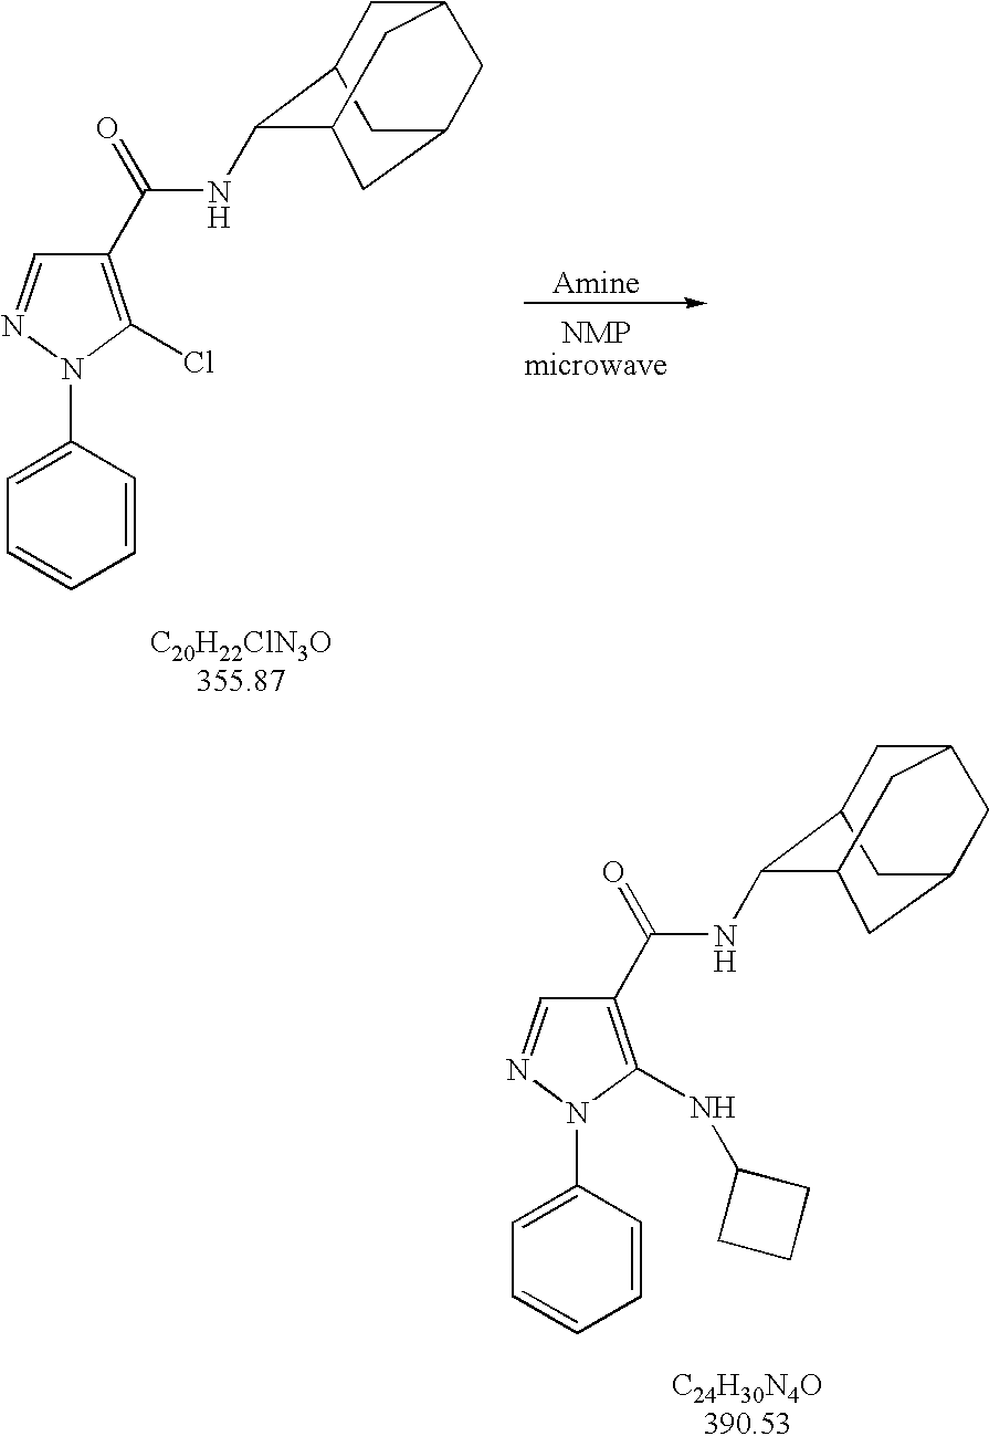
C1C2C(NC(C3=C(Cl)N(C4=CC=CC=C4)N=C3)=O)C3CC(CC1C3)C2.C1C2C(NC(C3=C(NC4CCC4)N(C4=CC=CC=C4)N=C3)=O)C3CC(CC1C3)C2
